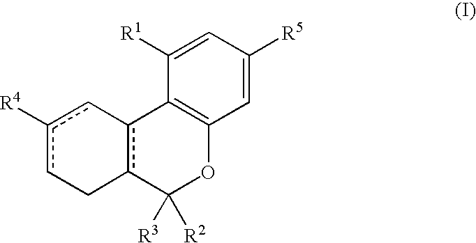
c1([R4])cCc2c(-c1)C1=C(OC2([R3])[R2])C=C([R5])C=C1[R1]
